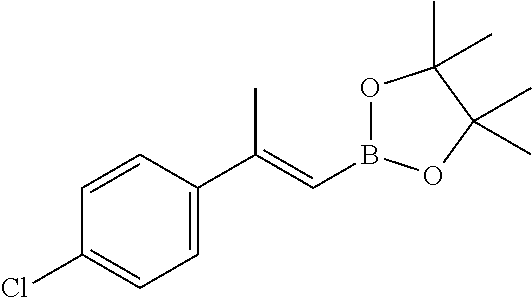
C1=CC(C(=CB2OC(C)(C)C(C)(C)O2)C)=CC=C1Cl
